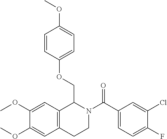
C1(C(N2CCC3=C(C2COC2=CC=C(OC)C=C2)C=C(OC)C(OC)=C3)=O)=CC=C(F)C(Cl)=C1
